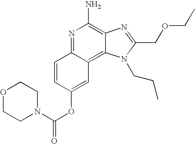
C1=CC(OC(=O)N2CCOCC2)=CC2=C3C(=C(N)N=C12)N=C(COCC)N3CCC
